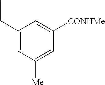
C1(CC)=CC([Me])=CC([CONHMe])=C1
